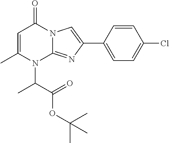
C1=C(C)N(C(C(=O)OC(C)(C)C)C)C2=NC(C3=CC=C(Cl)C=C3)=CN2C1=O
